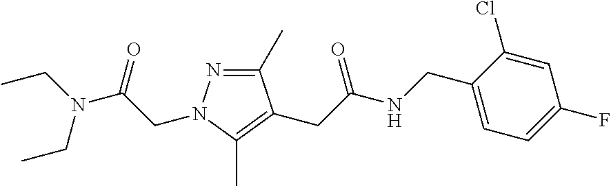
C1(C)=NN(CC(N(CC)CC)=O)C(C)=C1CC(NCC1=CC=C(F)C=C1Cl)=O
